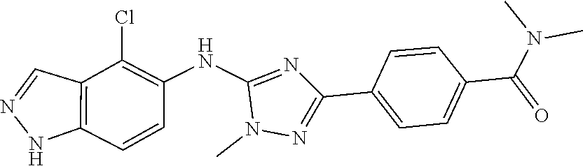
N1=CC2=C(N1)C=CC(NC1=NC(C3=CC=C(C(N(C)C)=O)C=C3)=NN1C)=C2Cl
